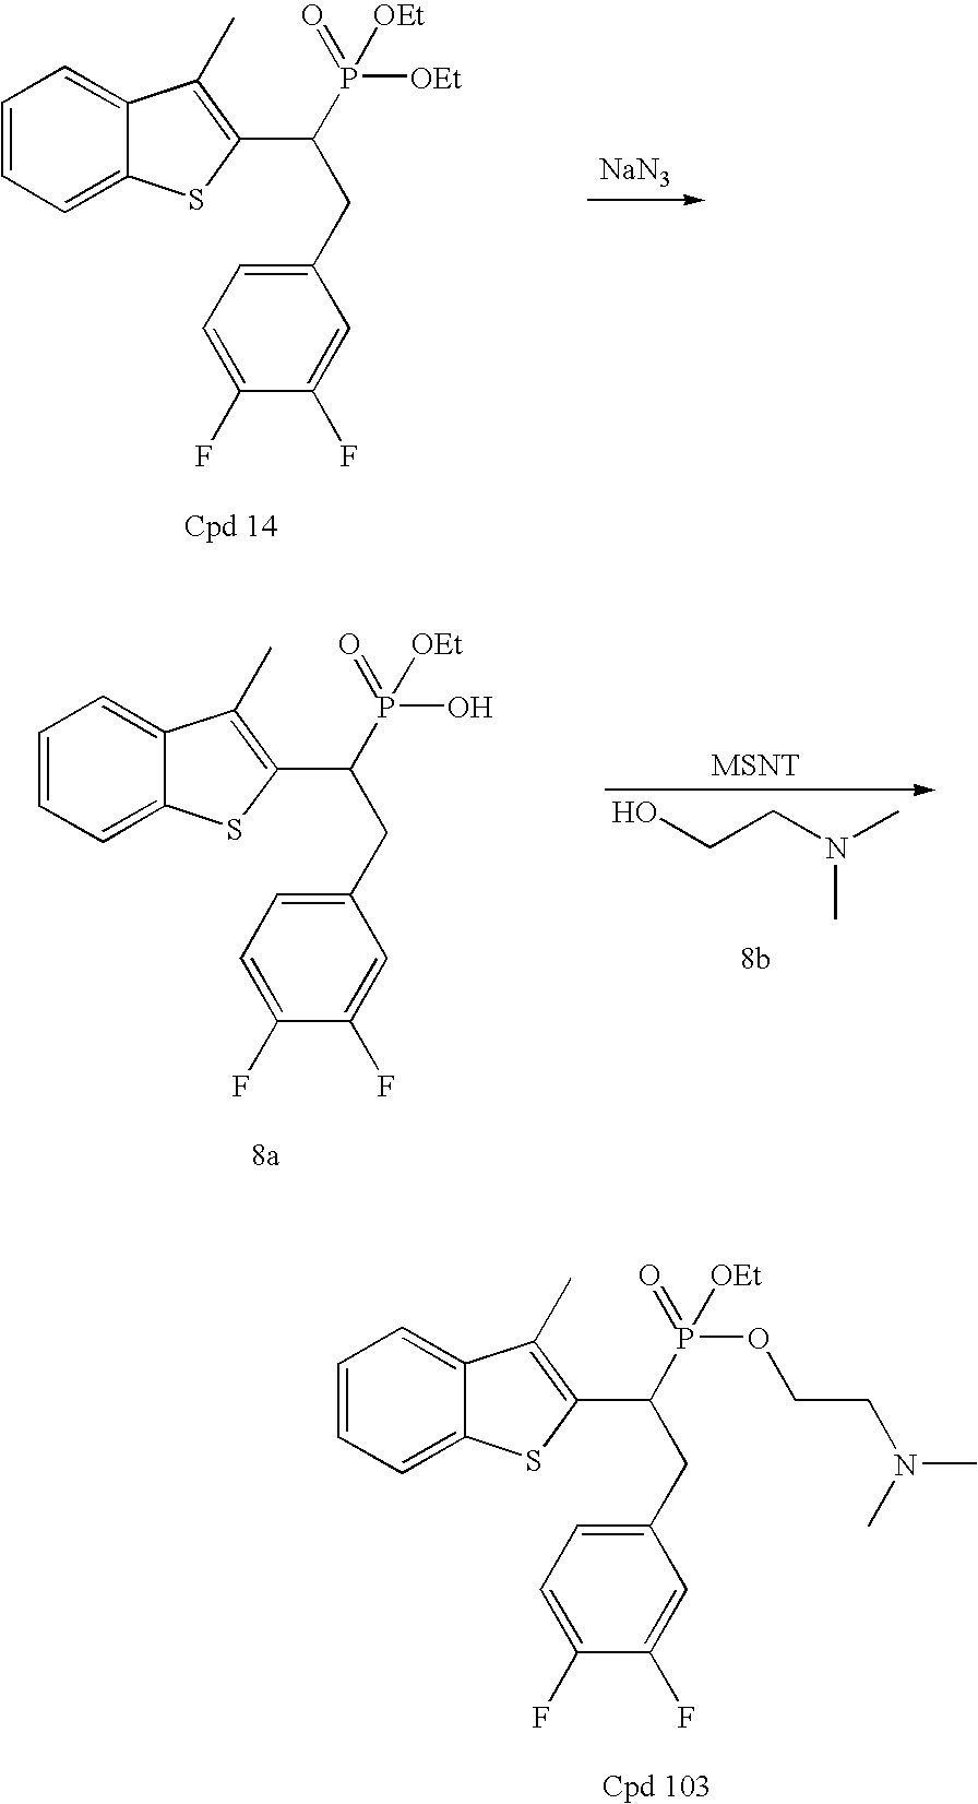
C1=CC=C2C(=C1)C(C)=C(C(P([OEt])([OEt])=O)CC1=CC=C(F)C(F)=C1)S2.[NaN3].C1=CC=C2C(=C1)C(C)=C(C(P(O)([OEt])=O)CC1=CC=C(F)C(F)=C1)S2.OCCN(C)C.C1=CC=C2C(=C1)C(C)=C(C(P(OCCN(C)C)([OEt])=O)CC1=CC=C(F)C(F)=C1)S2
